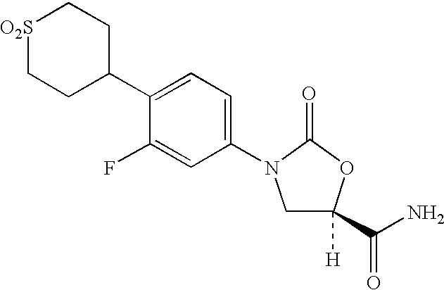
C1([H])(C(N)=O)CN(C2=CC=C(C3CC[O2S]CC3)C(F)=C2)C(=O)O1
